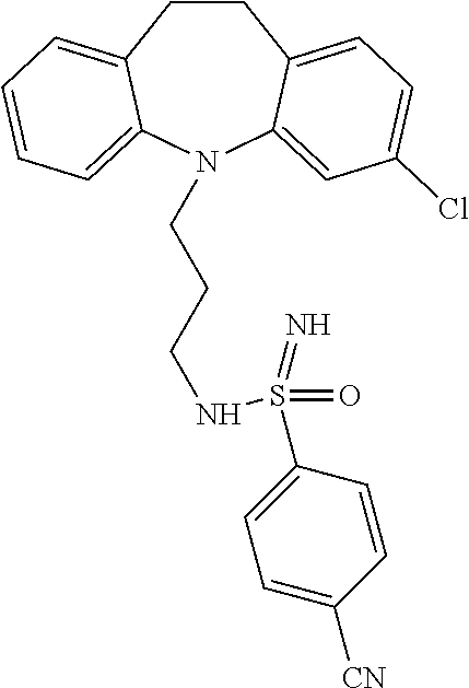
C1CC2=CC=C(Cl)C=C2N(CCCNS(C2=CC=C([CN])C=C2)(=O)=N)C2=CC=CC=C12
